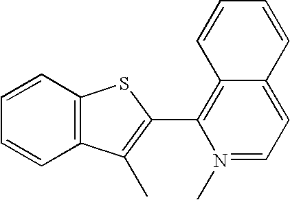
C12=C(C=CC=C1)SC(C1=C3C(=CC=N1C)C=CC=C3)=C2C
